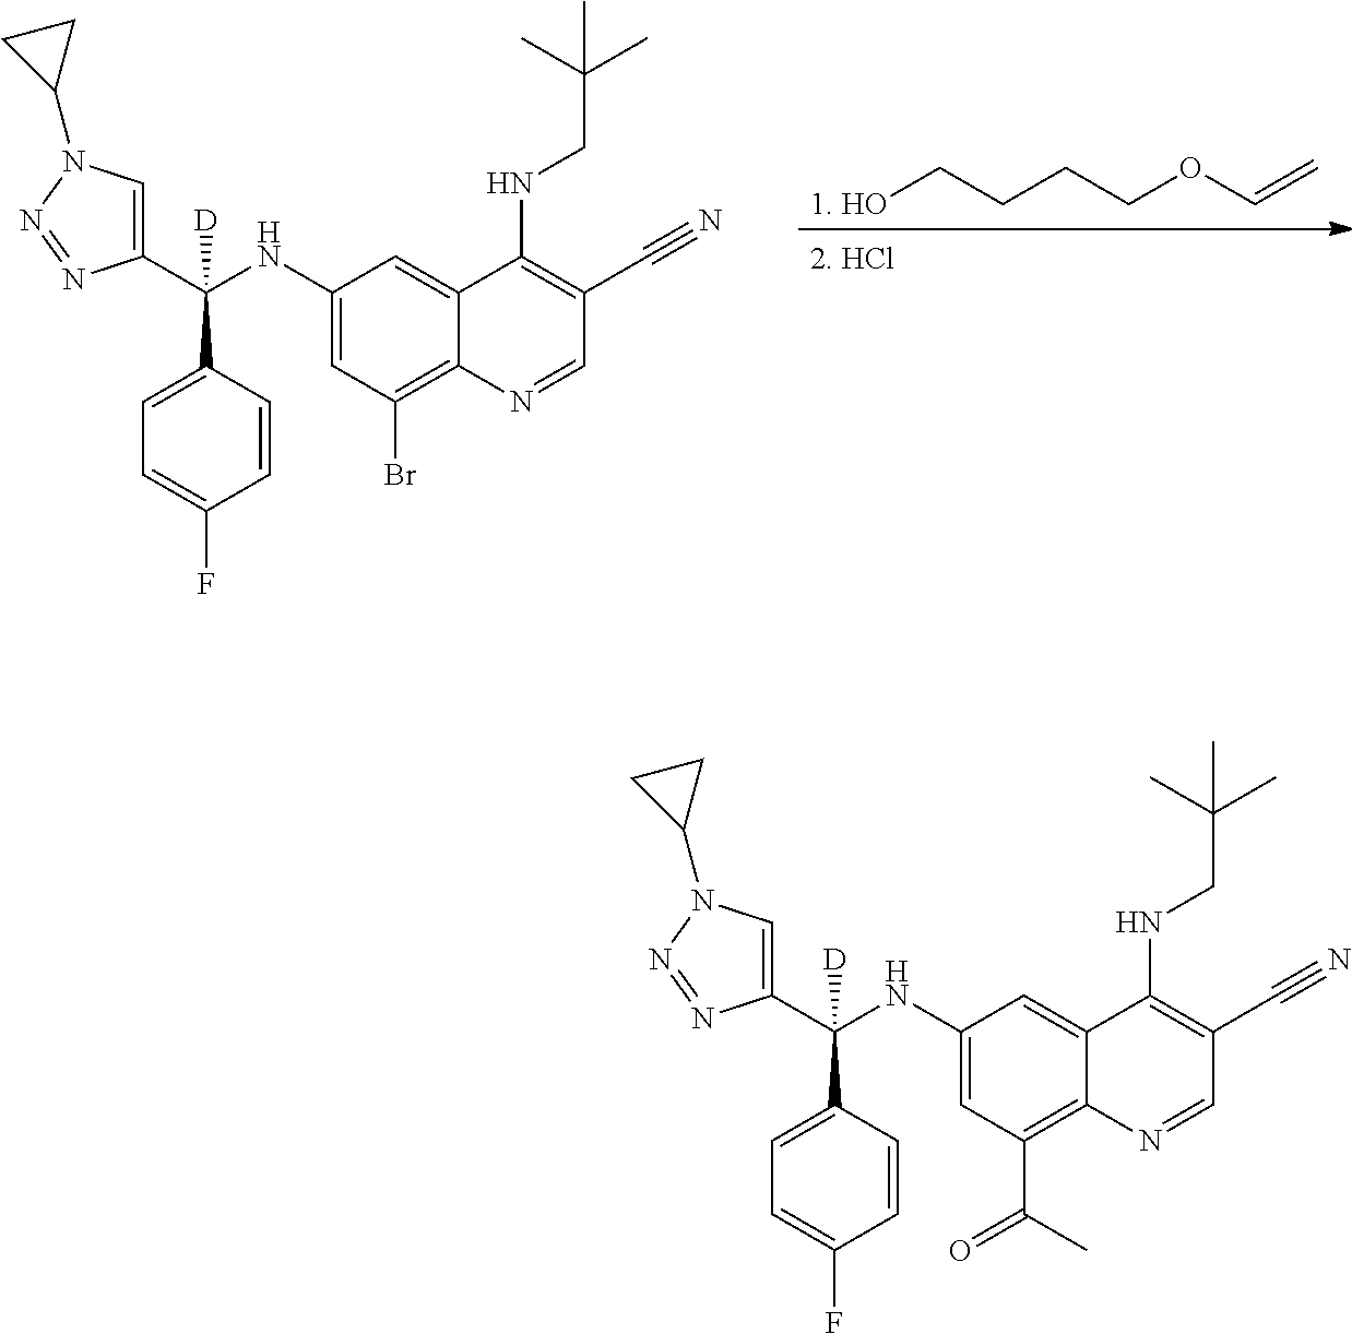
[1. HO]CCCCOC=C.C1(C(NC2=CC(Br)=C3C(=C2)C(NCC(C)(C)C)=C(C#N)C=N3)(C2=CC=C(F)C=C2)[D])=CN(C2CC2)N=N1.C1(C(NC2=CC(C(C)=O)=C3C(=C2)C(NCC(C)(C)C)=C(C#N)C=N3)(C2=CC=C(F)C=C2)[D])=CN(C2CC2)N=N1
